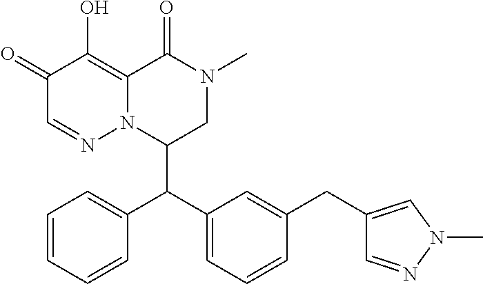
C1=CC=CC(C(C2=CC=CC(CC3=CN(C)N=C3)=C2)C2CN(C)C(=O)C3=C(O)C(=O)C=NN23)=C1
